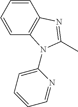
C1(N2C3=C(C=CC=C3)N=C2C)=CC=CC=N1
